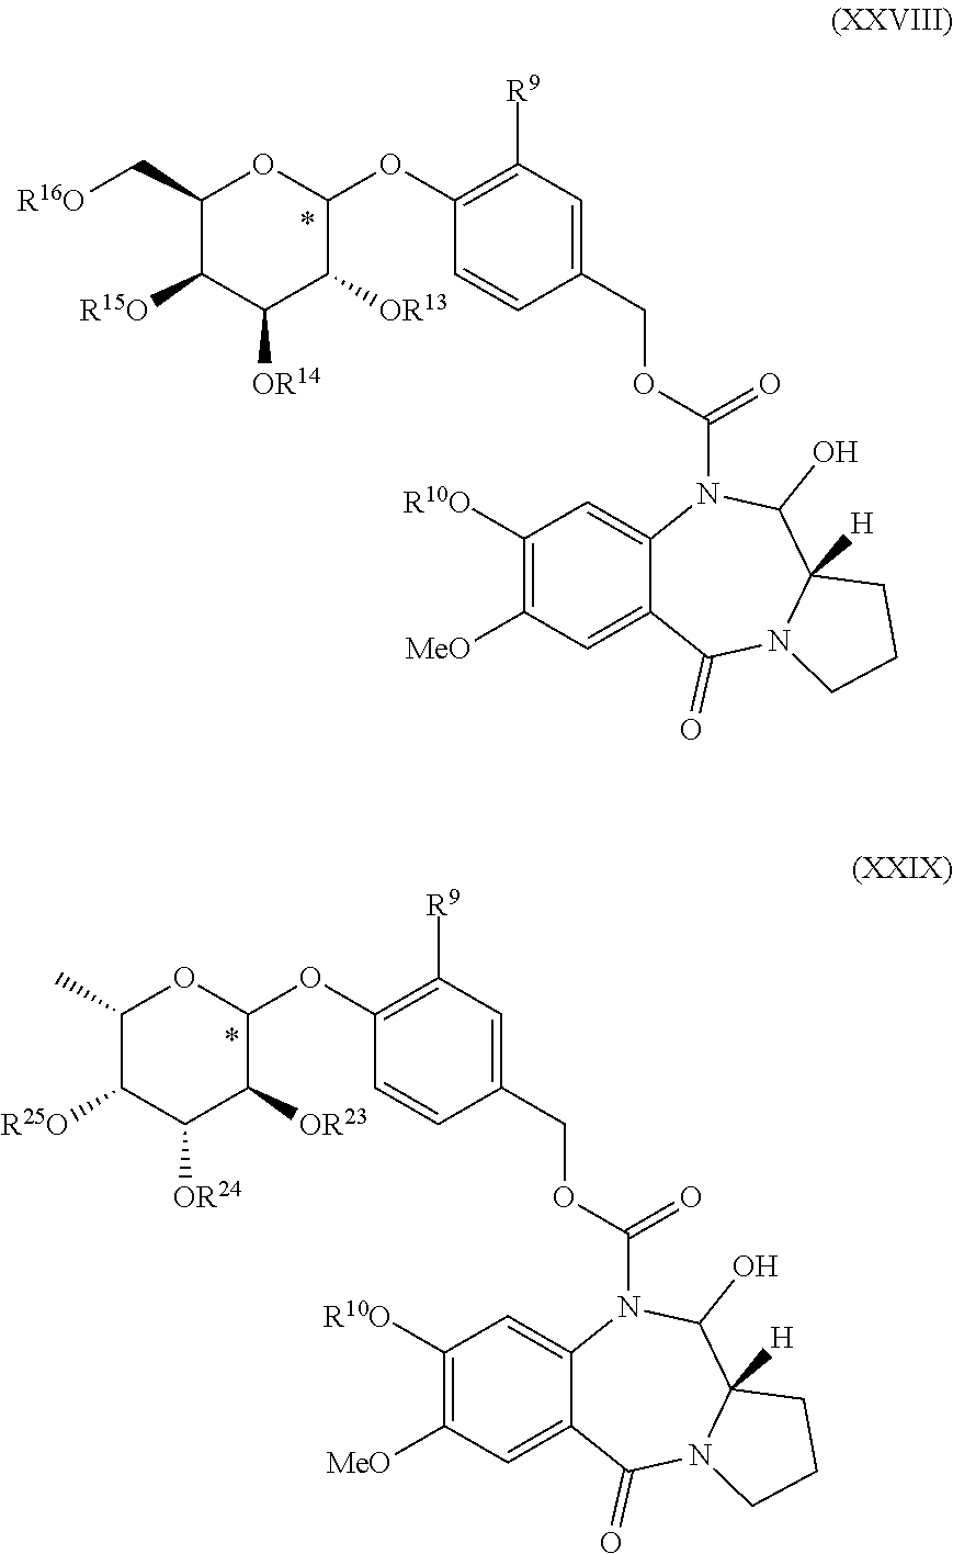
C1([R10O])=C([MeO])C=C2C(=C1)N(C(OCC1=CC([R9])=C(OC3OC(C[R16O])C([R15O])C([OR14])C3[OR13])C=C1)=O)C(O)C1([H])N(C2=O)CCC1.C1([R10O])=C([MeO])C=C2C(=C1)N(C(OCC1=CC([R9])=C(OC3OC(C)C([R25O])C([OR24])C3[OR23])C=C1)=O)C(O)C1([H])N(C2=O)CCC1
